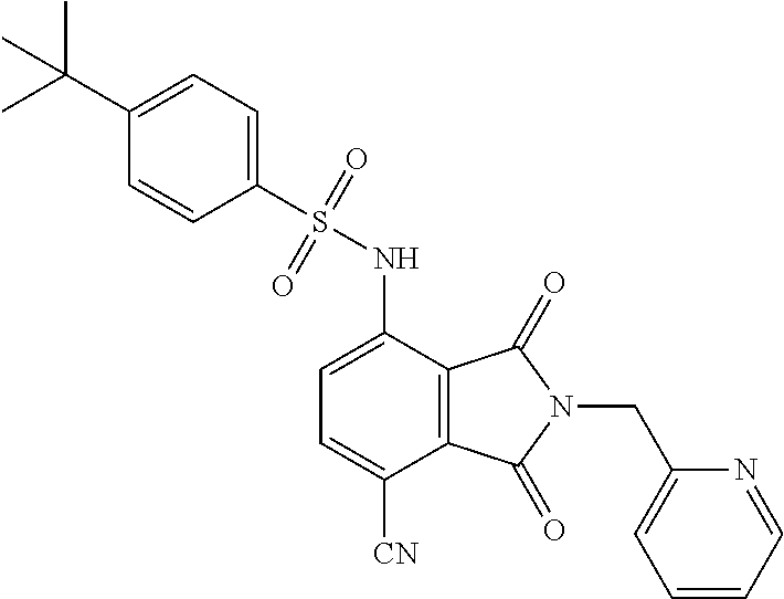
C1=C(NS(=O)(=O)C2=CC=C(C(C)(C)C)C=C2)C2=C(C([CN])=C1)C(=O)N(CC1=CC=CC=N1)C2=O
